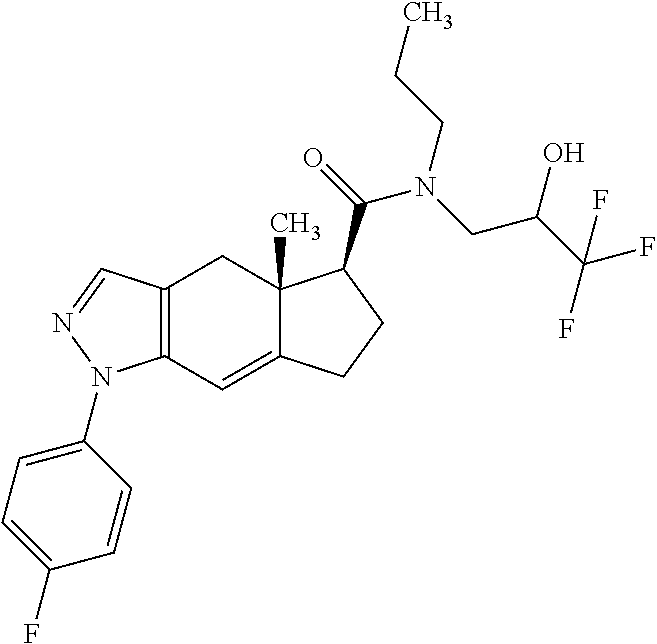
C12=C(C=C3C(C)(C1)C(C(=O)N(CC(C(F)(F)F)O)CCC)CC3)N(C1=CC=C(F)C=C1)N=C2
